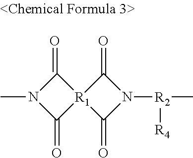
C1(=O)N(C)C(=O)[R1]12C(=O)N([R2]([R4])C)C2=O
